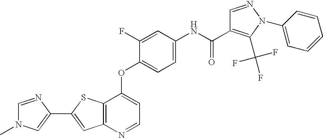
C12=C(SC(C3=CN(C)C=N3)=C1)C(OC1=CC=C(NC(=O)C3=C(C(F)(F)F)N(C4=CC=CC=C4)N=C3)C=C1F)=CC=N2
